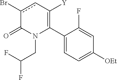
C1(C2=C([Y])cc(Br)C(=O)N2CC(F)F)=CC=C([OEt])C=C1F
